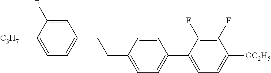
C1=C(F)C([C3H7])=CC=C1CCC1=CC=C(C2=CC=C([OC2H5])C(F)=C2F)C=C1
